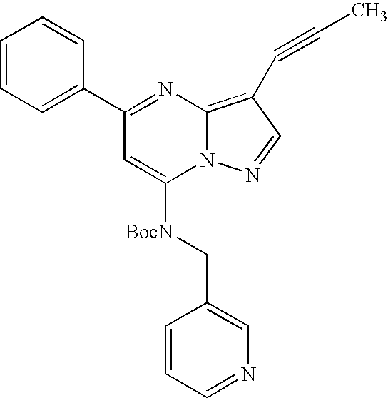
C1(C2=CC=CC=C2)=NC2=C(C#CC)C=NN2C([BocN]CC2=CN=CC=C2)=C1
